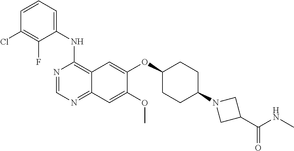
C1(NC2=C3C(=NC=N2)C=C(OC)C(OC2CCC(N4CC(C(NC)=O)C4)CC2)=C3)=CC=CC(Cl)=C1F
